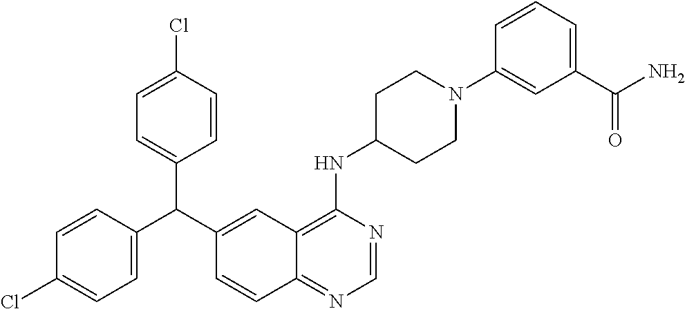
C1=CC(C(C2=CC3=C(NC4CCN(C5=CC(C(N)=O)=CC=C5)CC4)N=CN=C3C=C2)C2=CC=C(Cl)C=C2)=CC=C1Cl
